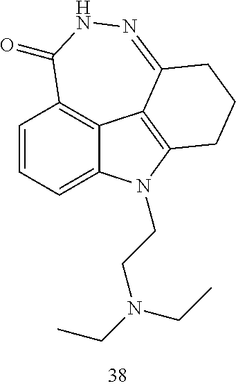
C1=CC=C2C3=C1C(=O)NN=C1C3=C(N2CCN(CC)CC)CCC1
